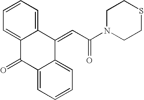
C12=CC=CC=C1C(=CC(N1CCSCC1)=O)C1=CC=CC=C1C2=O
